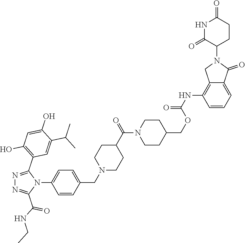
N1C(=O)C(N2C(=O)C3=CC=CC(NC(OCC4CCN(C(C5CCN(CC6=CC=C(N7C(C8=C(O)C=C(O)C(C(C)C)=C8)=NN=C7C(=O)NCC)C=C6)CC5)=O)CC4)=O)=C3C2)CCC1=O
